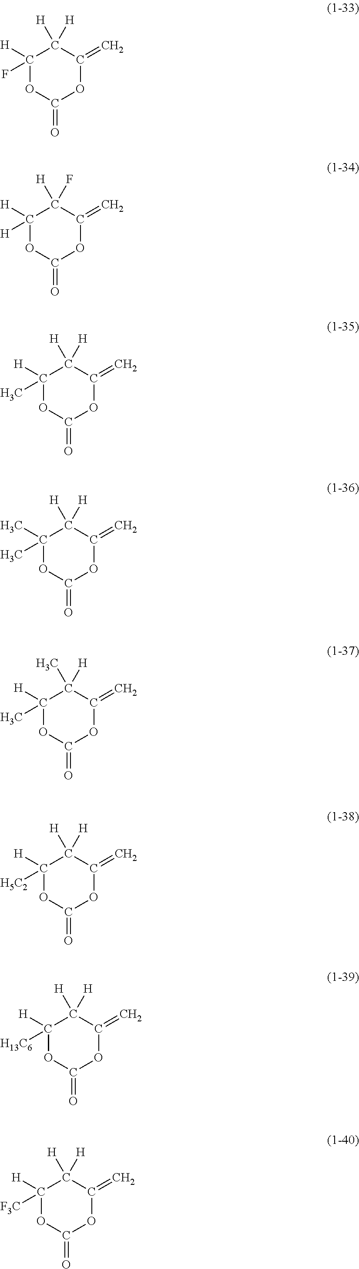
C1([H])(F)OC(=O)OC(=C)C1([H])[H].C1([H])([H])OC(=O)OC(=C)C1([H])F.C1([H])(C)OC(=O)OC(=C)C1([H])[H].C1(C)(C)OC(=O)OC(=C)C1([H])[H].C1([H])(C)OC(=O)OC(=C)C1(C)[H].C1([H])([H5C2])OC(=O)OC(=C)C1([H])[H].C1([H])([H13C6])OC(=O)OC(=C)C1([H])[H].C1([H])([F3C])OC(=O)OC(=C)C1([H])[H]
